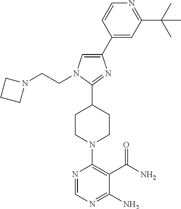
N1=CN=C(N)C(C(N)=O)=C1N1CCC(C2=NC(C3=CC(C(C)(C)C)=NC=C3)=CN2CCN2CCC2)CC1
